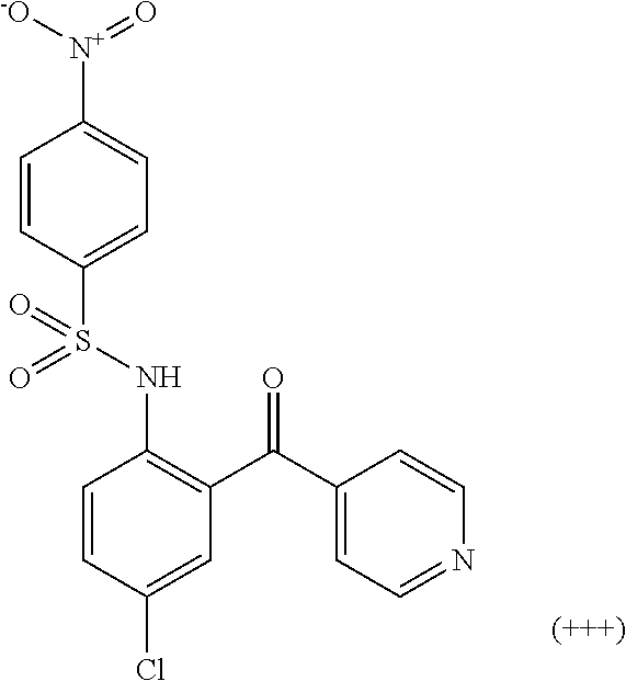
C1=CC(Cl)=CC(C(C2=CC=NC=C2)=O)=C1NS(C1=CC=C([N+](=O)[-O])C=C1)(=O)=O
